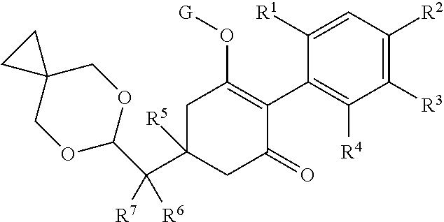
C1C(C(C2OCC3(CO2)CC3)([R6])[R7])([R5])CC(=O)C(C2=C([R4])C([R3])=C([R2])C=C2[R1])=C1O[G]
